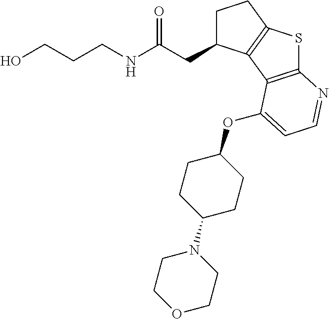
O=C(CC1CCC2=C1C1=C(S2)N=CC=C1OC1CCC(N2CCOCC2)CC1)NCCCO
